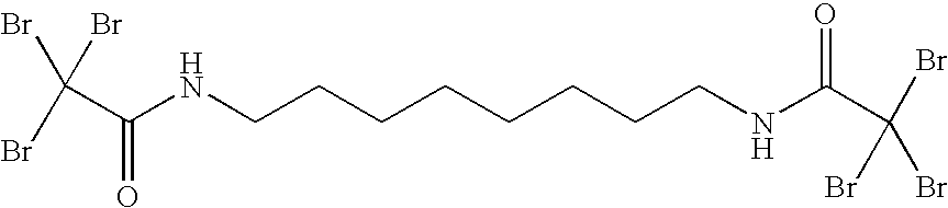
BrC(Br)(Br)C(NCCCCCCCCNC(C(Br)(Br)Br)=O)=O
